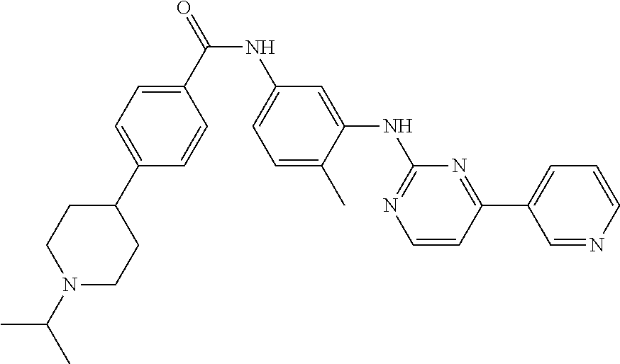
N(C(C1=CC=C(C2CCN(C(C)C)CC2)C=C1)=O)C1=CC=C(C)C(NC2=NC=CC(C3=CC=CN=C3)=N2)=C1
